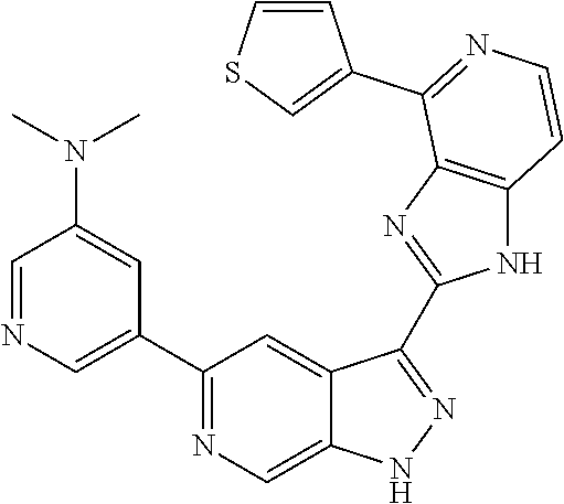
C1=NC=C(C2=NC=C3C(=C2)C(C2=NC4=C(N2)C=CN=C4C2=CSC=C2)=NN3)C=C1N(C)C
